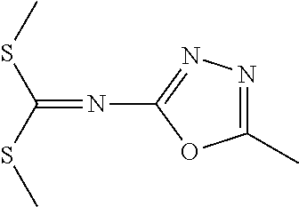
N1=C(C)OC(N=C(SC)SC)=N1
